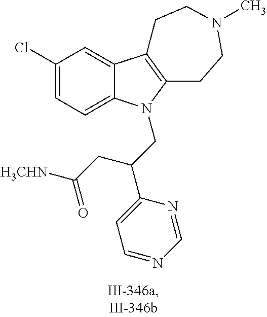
C1(Cl)=CC=C2C(=C1)C1=C(CCN(C)CC1)N2CC(C1=CC=NC=N1)CC([H3CHN])=O
